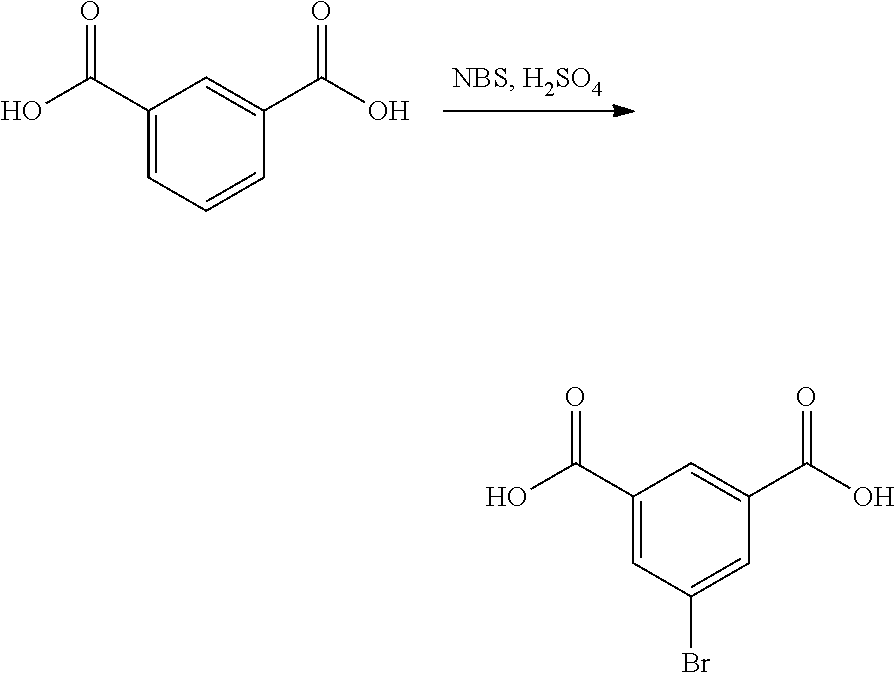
OC(=O)C1=CC(C(O)=O)=CC=C1.OC(=O)C1=CC(C(O)=O)=CC(Br)=C1
